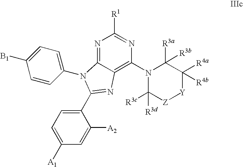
N1=C2C(=C(N3C([R3d])([R3c])[Z][Y]C([R4a])([R4b])C3([R3a])[R3b])N=C1[R1])N=C(C1=CC=C([A1])C=C1[A2])N2C1=CC=C([B1])C=C1
